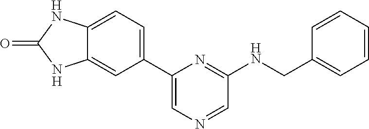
C1=C(C2=CC=C3C(=C2)NC(=O)N3)N=C(NCC2=CC=CC=C2)C=N1
